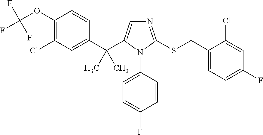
C1(OC(F)(F)F)=C(Cl)C=C(C(C2=CN=C(SCC3=CC=C(F)C=C3Cl)N2C2=CC=C(F)C=C2)(C)C)C=C1
